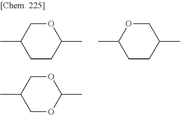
C1(C)CCC(C)OC1.C1(C)CCC(C)CO1.C1(C)COC(C)OC1
